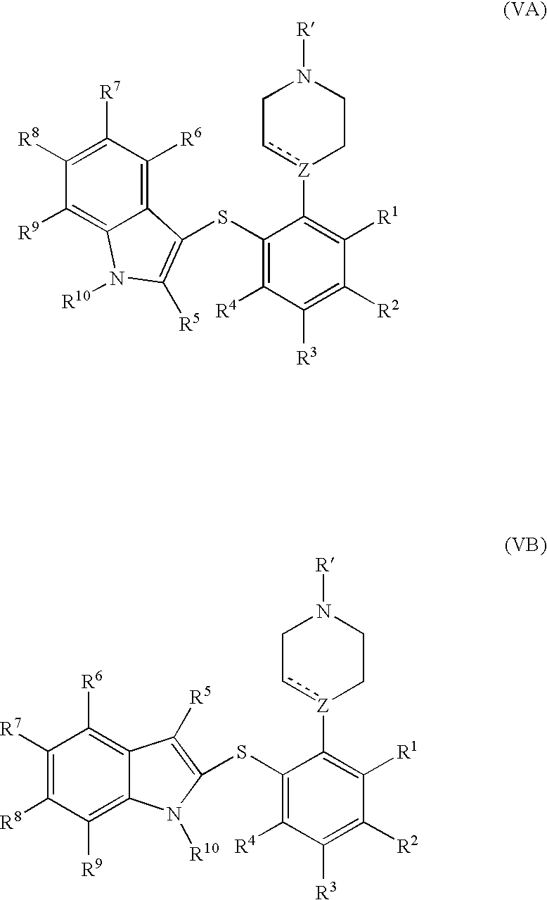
C1(SC2=C([R5])N([R10])C3=C([R9])C([R8])=C([R7])C([R6])=C32)=C([R4])C([R3])=C([R2])C([R1])=C1[Z]1cCN([R])CC1.C1(SC2=C([R5])C3=C([R6])C([R7])=C([R8])C([R9])=C3N2[R10])=C([R4])C([R3])=C([R2])C([R1])=C1[Z]1cCN([R])CC1
